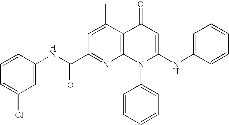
C1(C(NC2=CC(Cl)=CC=C2)=O)=NC2=C(C(C)=C1)C(=O)C=C(NC1=CC=CC=C1)N2C1=CC=CC=C1
